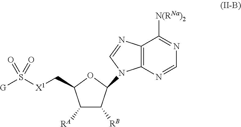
C12=C(N=CN=C1[N(RNa)2])N(C1C([RB])C([RA])C(C[X1]S([G])(=O)=O)O1)C=N2
